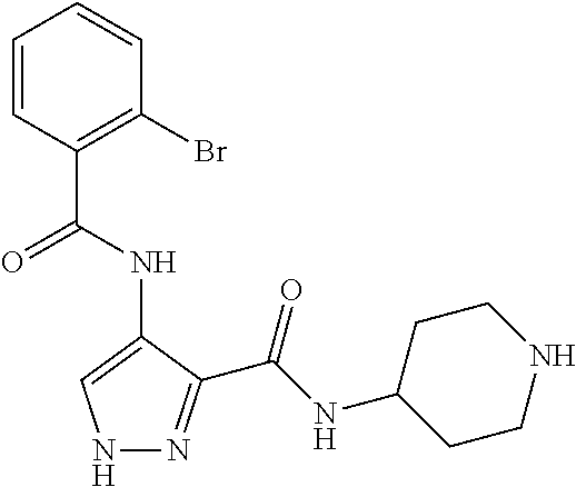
N1N=C(C(NC2CCNCC2)=O)C(NC(=O)C2=C(Br)C=CC=C2)=C1
